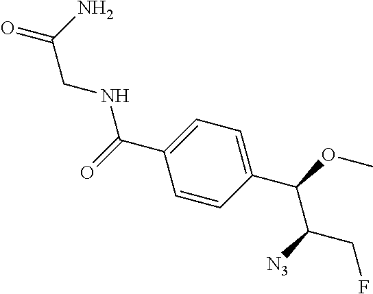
C(C1=CC=C(C(OC)C([N3])CF)C=C1)(=O)NCC(=O)N
